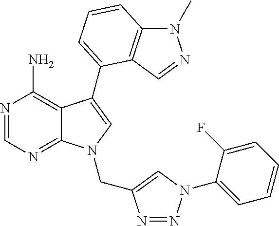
N1=CN=C2C(=C1N)C(C1=CC=CC3=C1C=NN3C)=CN2CC1=CN(C2=CC=CC=C2F)N=N1
